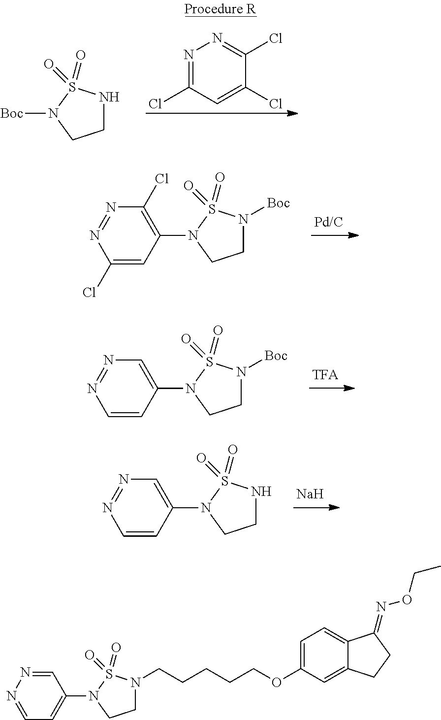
[Boc]N1CCNS1(=O)=O.N1=C(Cl)C=C(Cl)C(Cl)=N1.[Pd/C].C1(N2CCN([Boc])S2(=O)=O)=C(Cl)N=NC(Cl)=C1.[TFA].C1(N2CCN([Boc])S2(=O)=O)=CN=NC=C1.[Na].C1(N2CCNS2(=O)=O)=CN=NC=C1.N1(C2=CC=NN=C2)CCN(CCCCCOC2=CC=C3C(=C2)CCC3=NOCC)S1(=O)=O
